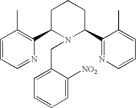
C1=CC=NC(C2N(CC3=CC=CC=C3[NO2])C(C3=NC=CC=C3C)CCC2)=C1C
